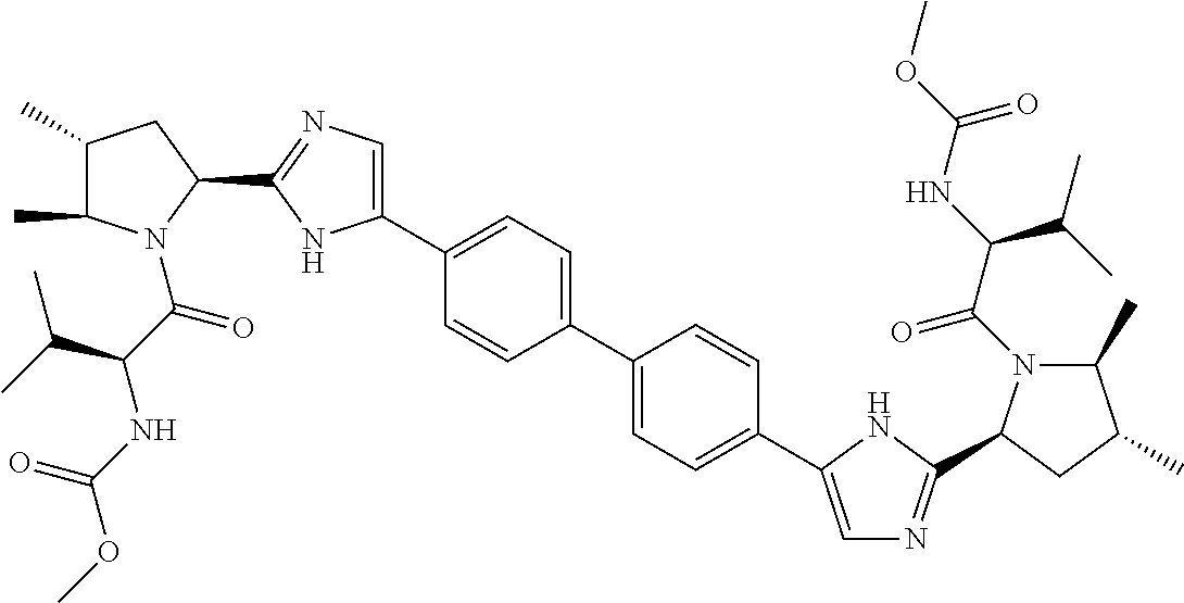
C1(C2=CN=C(C3CC(C)C(C)N3C(C(C(C)C)NC(OC)=O)=O)N2)=CC=C(C2=CC=C(C3=CN=C(C4N(C(C(NC(OC)=O)C(C)C)=O)C(C)C(C)C4)N3)C=C2)C=C1
